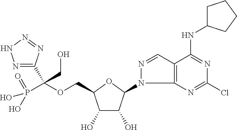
C(OCC1C(O)C(O)C(N2C3=C(C=N2)C(NC2CCCC2)=NC(Cl)=N3)O1)(P(O)(=O)O)(C1=NNN=N1)CO
